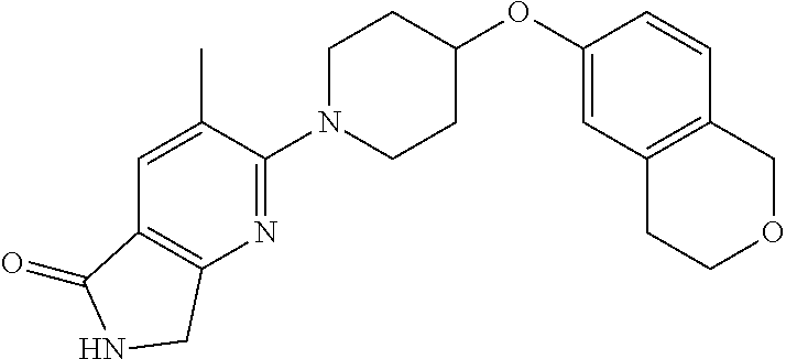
C1(OC2CCN(C3=NC4=C(C=C3C)C(=O)NC4)CC2)=CC2=C(C=C1)COCC2
